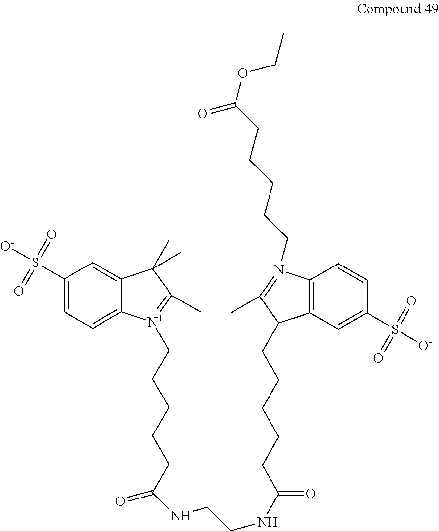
C1(S([O-])(=O)=O)=CC=C2C(=C1)C(C)(C)C(C)=[N+]2CCCCCC(NCCNC(CCCCCC1C2=C([N+](CCCCCC(OCC)=O)=C1C)C=CC(S([O-])(=O)=O)=C2)=O)=O
